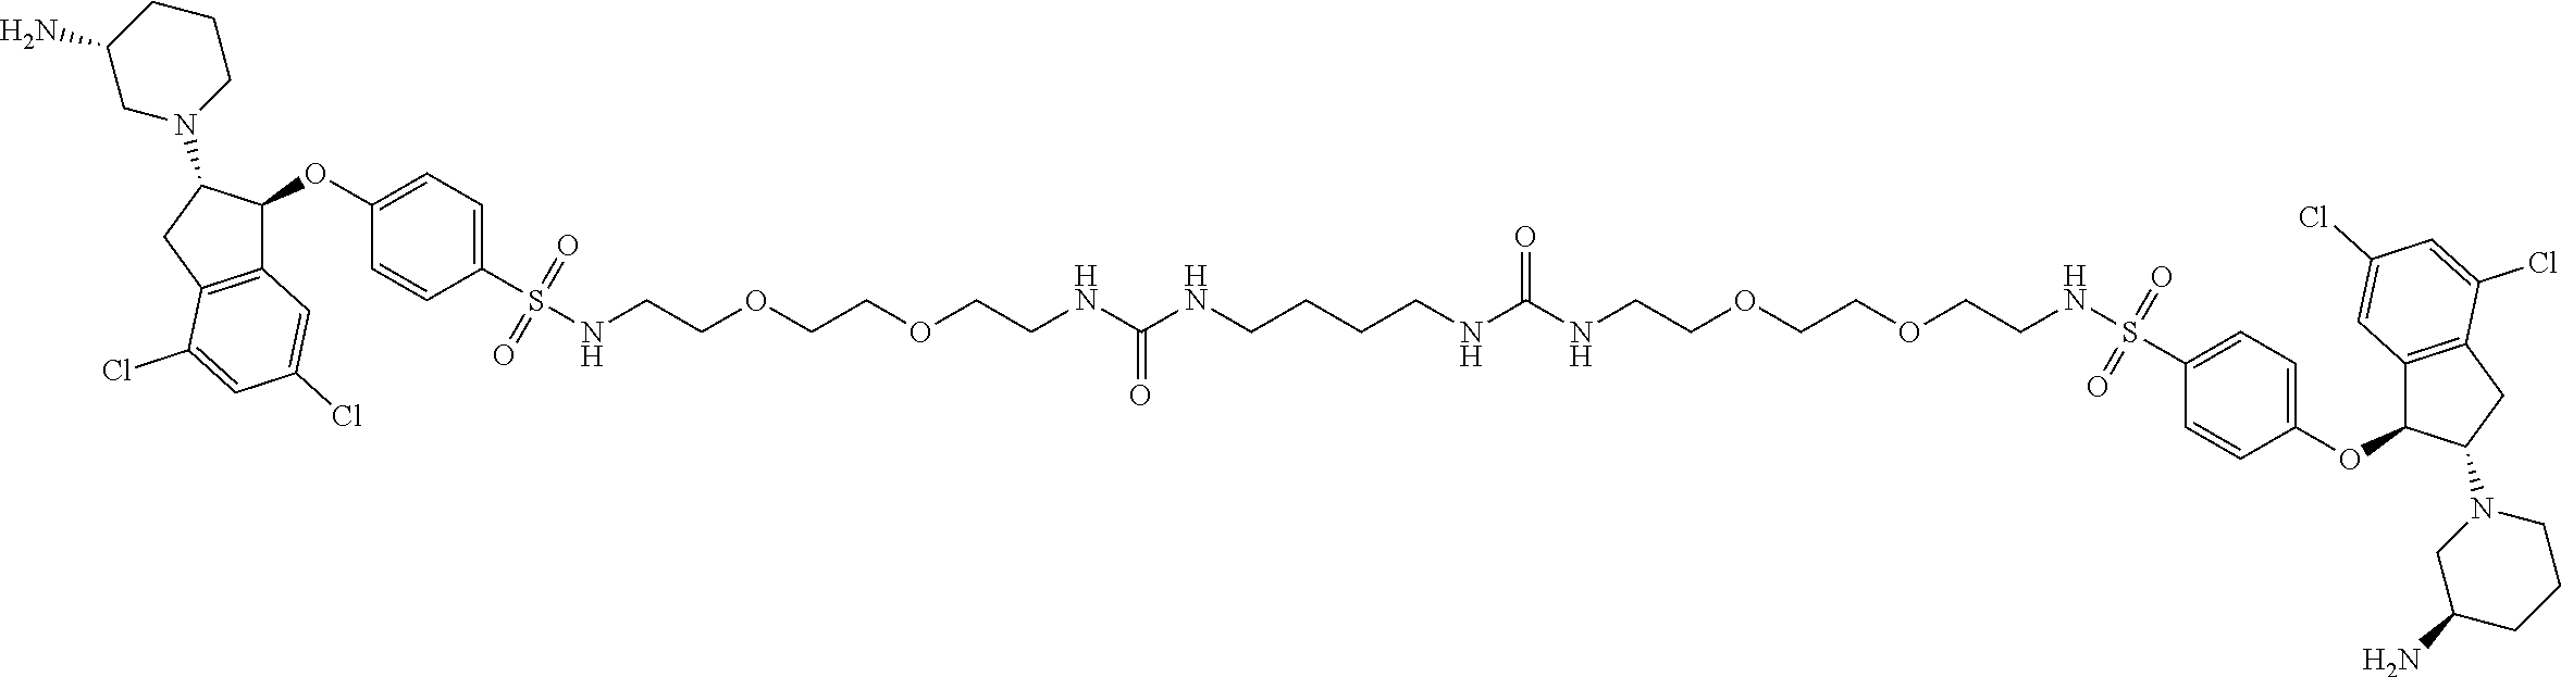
C12=C(CC(N3CCCC(N)C3)C1OC1=CC=C(S(NCCOCCOCCNC(NCCCCNC(NCCOCCOCCNS(C3=CC=C(OC4C5=C(CC4N4CC(N)CCC4)C(Cl)=CC(Cl)=C5)C=C3)(=O)=O)=O)=O)(=O)=O)C=C1)C(Cl)=CC(Cl)=C2
